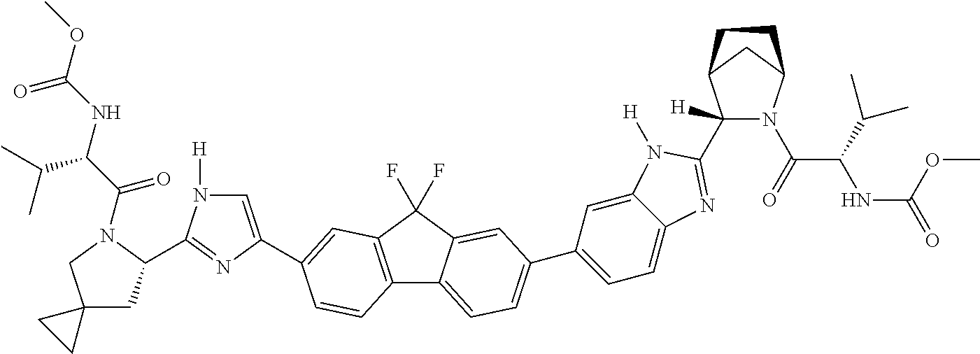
C12=C(C(F)(F)C3=CC(C4=CC=C5C(=C4)N([H])C(C4([H])N(C(C(C(C)C)NC(OC)=O)=O)C6CC4CC6)=N5)=CC=C13)C=C(C1=CN([H])C(C3CC4(CN3C(C(NC(OC)=O)C(C)C)=O)CC4)=N1)C=C2
